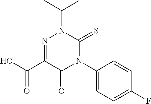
C1(N2C(=O)C(C(O)=O)=NN(C(C)C)C2=S)=CC=C(F)C=C1
